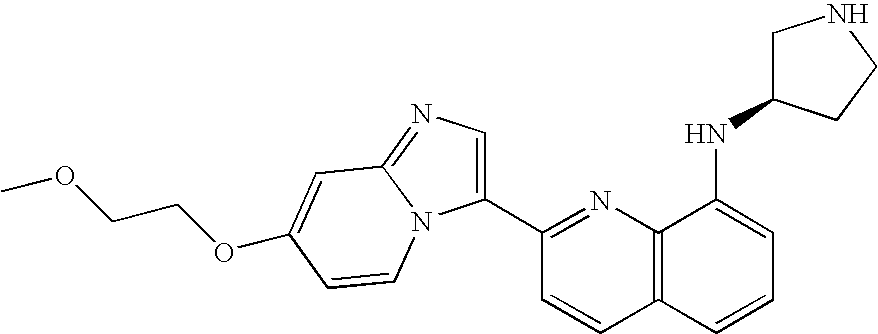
C1(C2=NC3=C(C=C2)C=CC=C3NC2CNCC2)=CN=C2N1C=CC(OCCOC)=C2
